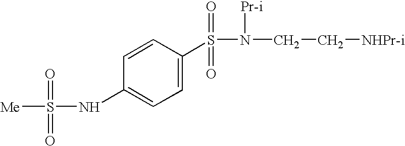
C1=C(S(N(CC[NHPr-i])[Pr-i])(=O)=O)C=CC(NS([Me])(=O)=O)=C1
